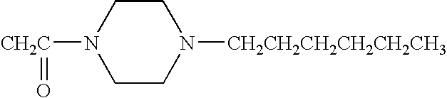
[CH2C](=O)N1CCN([CH2CH2CH2CH2CH2CH3])CC1
